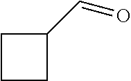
C1CCC1C=O
